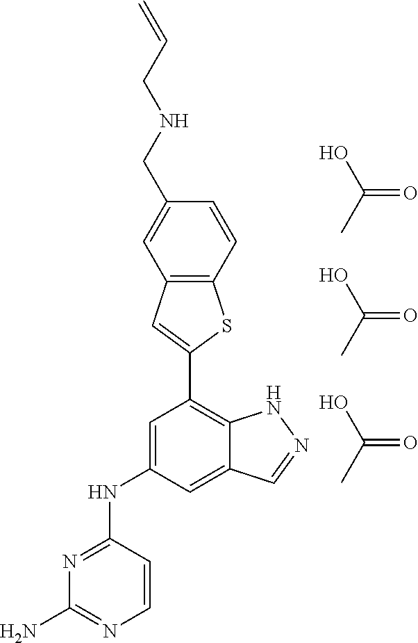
C1=C(NC2=NC(N)=NC=C2)C=C2C(=C1C1=CC3=C(S1)C=CC(CNCC=C)=C3)NN=C2.OC(C)=O.OC(C)=O.OC(C)=O
